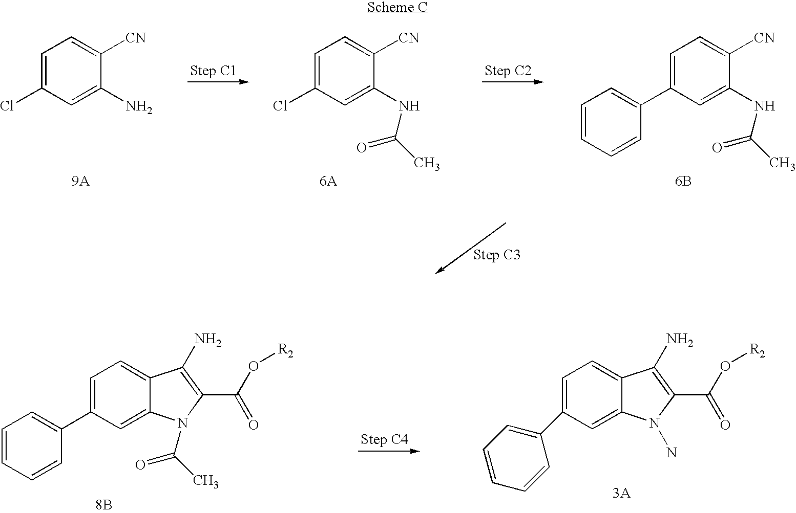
C12=CC(C3=CC=CC=C3)=CC=C1C(N)=C(C(=O)O[R2])N2C(=O)C.[8B].C12=CC(C3=CC=CC=C3)=CC=C1C(N)=C(C(=O)O[R2])N2N.[3A].[9A].C1(NC(C)=O)=CC(Cl)=CC=C1[CN].[6A].C1(NC(C)=O)=CC(C2=CC=CC=C2)=CC=C1[CN].[6B].C1(N)=CC(Cl)=CC=C1[CN]
